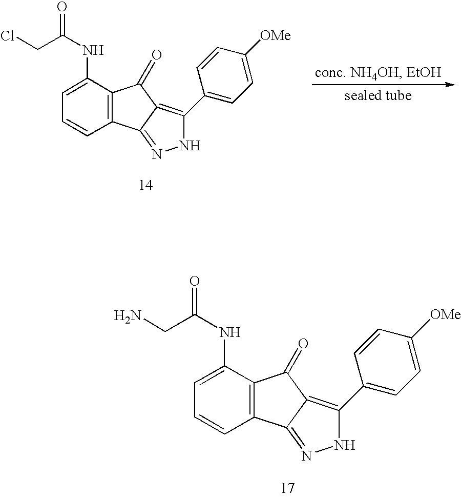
ClCC(NC1=CC=CC2=C1C(=O)C1=C(C3=CC=C([OMe])C=C3)NN=C21)=O.NCC(NC1=CC=CC2=C1C(=O)C1=C(C3=CC=C([OMe])C=C3)NN=C21)=O
